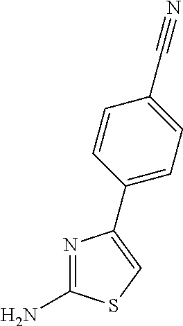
N1=C(N)SC=C1C1=CC=C(C#N)C=C1
